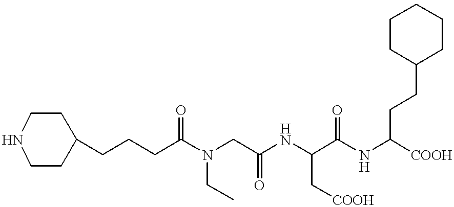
C1(CCCC(N(CC(NC(C(NC(CCC2CCCCC2)[COOH])=O)C[COOH])=O)CC)=O)CCNCC1
